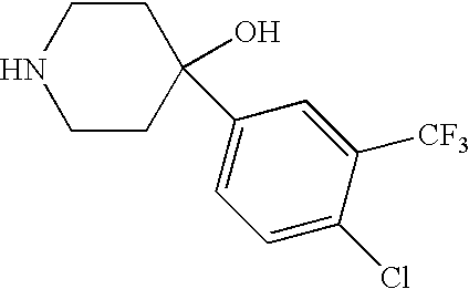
N1CCC(O)(C2=CC=C(Cl)C([CF3])=C2)CC1
